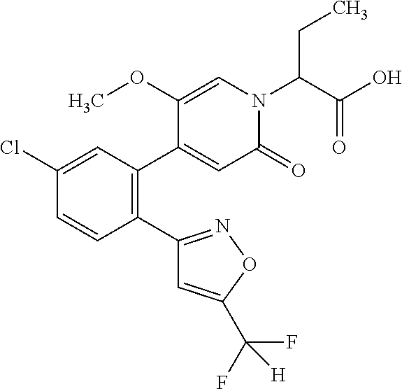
C1(Cl)=CC(C2=CC(=O)N(C(C(O)=O)CC)C=C2OC)=C(C2=NOC(C(F)(F)[H])=C2)C=C1
